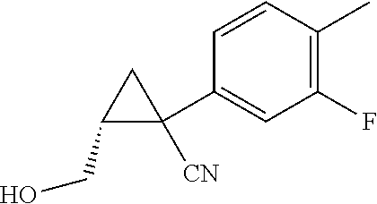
C1(F)=C(C)C=CC(C2([CN])CC2CO)=C1
